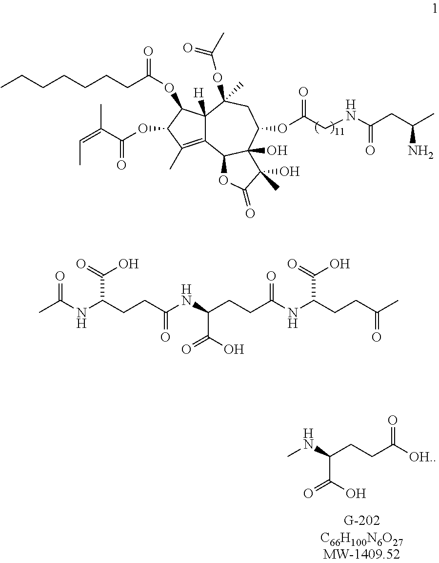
C(CCC([OH.])=O)(C(O)=O)NC.CCCCCCCC(OC1C2([H])C(=C(C)C1OC(C(=CC)C)=O)C1C(O)(C(OC(CNC(CC(N)C)=O)=O)CC2(OC(C)=O)C)C(O)(C)C(=O)O1)=O.N(C(CCC(NC(CCC(NC(CCC(C)=O)C(O)=O)=O)C(O)=O)=O)C(O)=O)C(=O)C
